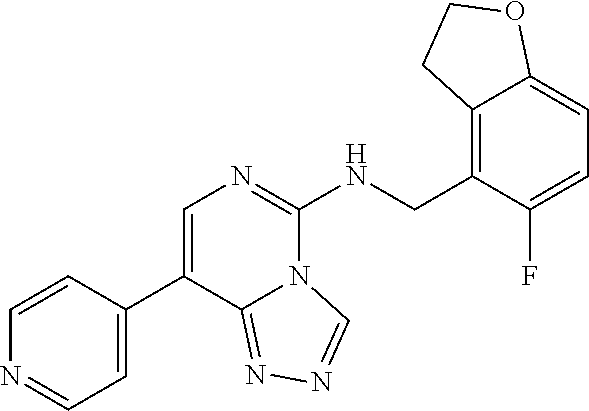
C1=CC(C2=CN=C(NCC3=C4C(=CC=C3F)OCC4)N3C2=NN=C3)=CC=N1
